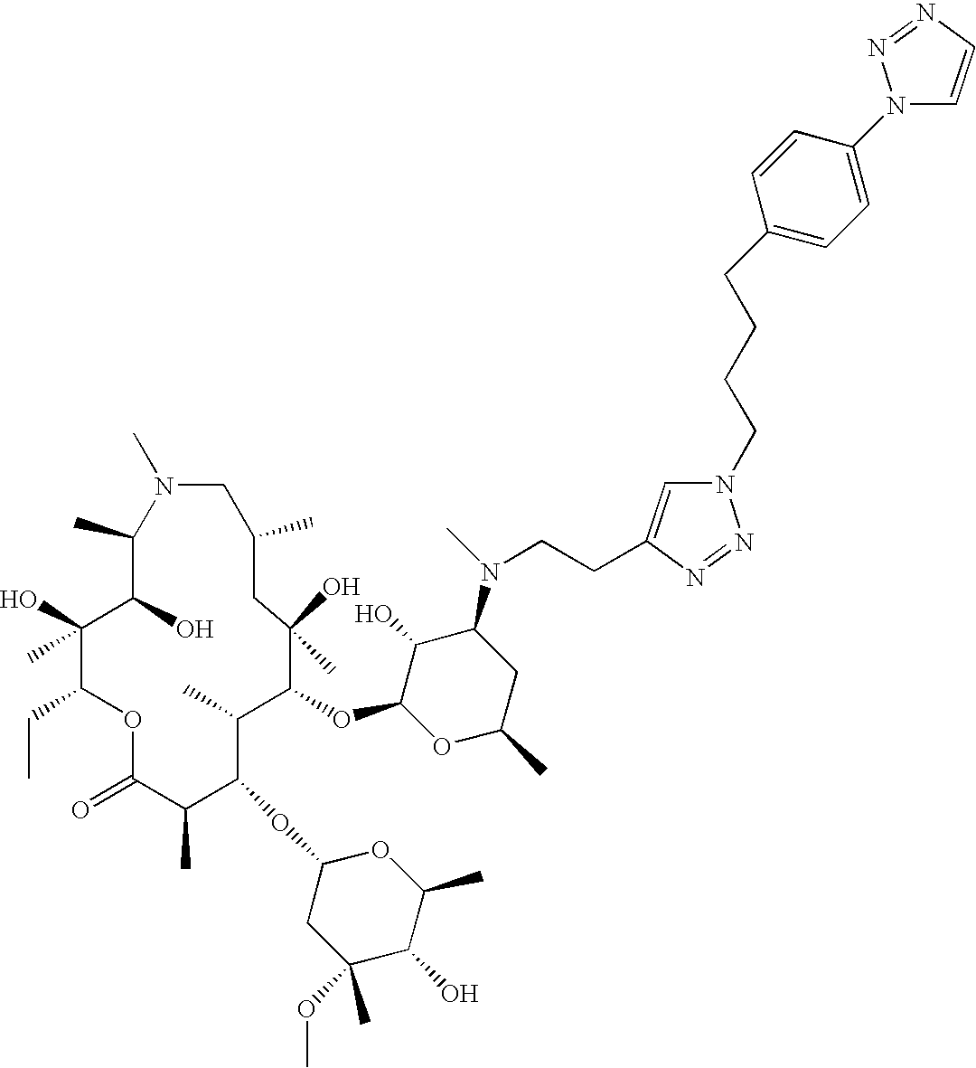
C1(C)C(O)C(O)(C)C(CC)OC(=O)C(C)C(OC2CC(C)(OC)C(O)C(C)O2)C(C)C(OC2OC(C)CC(N(C)CCC3=CN(CCCCC4=CC=C(N5C=CN=N5)C=C4)N=N3)C2O)C(O)(C)CC(C)CN1C
